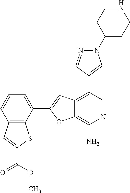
C1(N2N=CC(C3=C4C(=C(N)N=C3)OC(C3=CC=CC5=C3SC(C(=O)OC)=C5)=C4)=C2)CCNCC1
